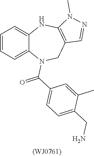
C1=CC=C2C(=C1)NC1=C(CN2C(C2=CC=C(CN)C(C)=C2)=O)C=NN1C
